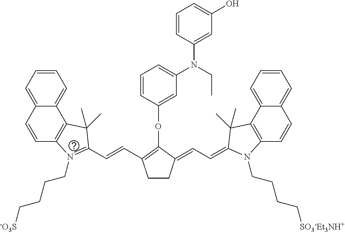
C12=C(C3=CC=CC=C3C=C1)C(C)(C)C(C=CC1=C(OC3=CC(N(C4=CC(O)=CC=C4)CC)=CC=C3)C(=CC=C3N(CCCC[SO3-Et3NH+])C4=C(C5=CC=CC=C5C=C4)C3(C)C)CC1)=N2CCCC[-O3S]
